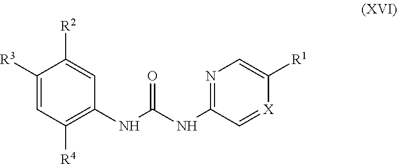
C1([R3])=CC([R4])=C(NC(NC2=NC=C([R1])[X]=C2)=O)C=C1[R2]
